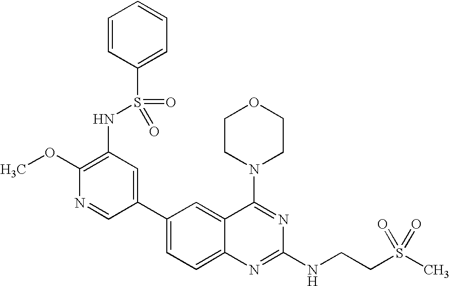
C1(OC)=C(NS(C2=CC=CC=C2)(=O)=O)C=C(C2=CC=C3C(=C2)C(N2CCOCC2)=NC(NCCS(C)(=O)=O)=N3)C=N1
